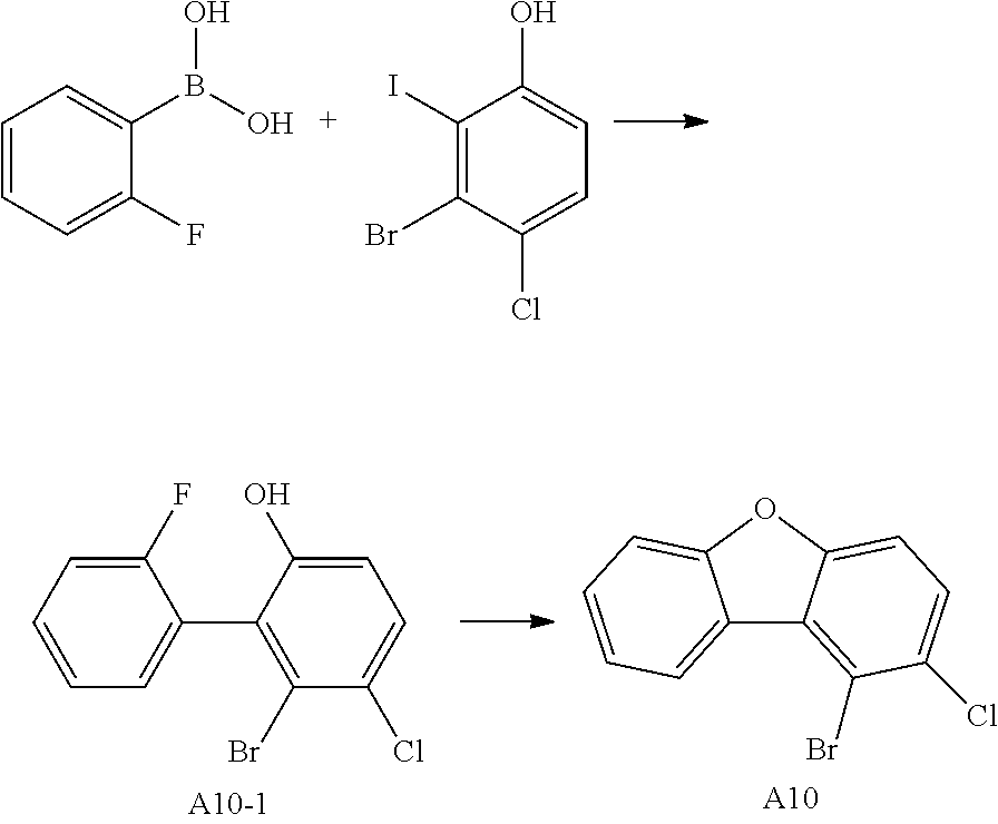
C1=CC=C(F)C(B(O)O)=C1.C1(I)=C(Br)C(Cl)=CC=C1O.C1(F)=CC=CC=C1C1=C(Br)C(Cl)=CC=C1O.C12=CC=CC=C1OC1=CC=C(Cl)C(Br)=C21.[A10]
